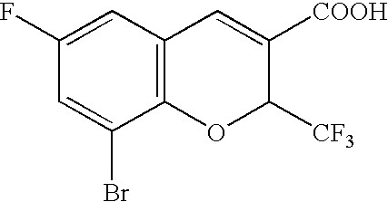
C1(F)=CC2=C(C(Br)=C1)OC([CF3])C([COOH])=C2
